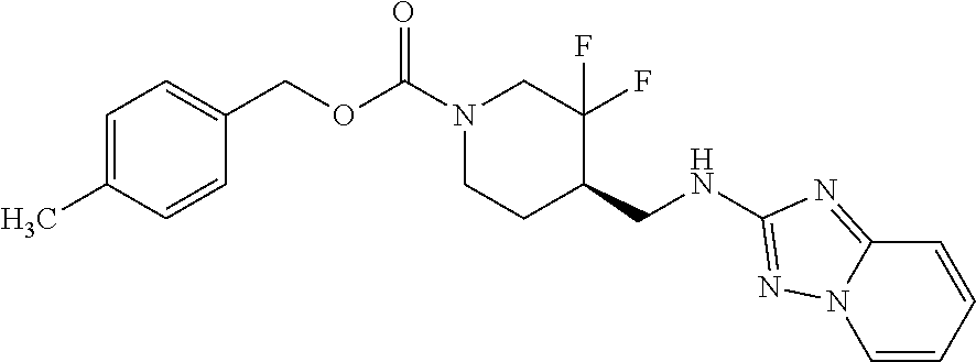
N(CC1CCN(C(=O)OCC2=CC=C(C)C=C2)CC1(F)F)C1=NN2C(=N1)C=CC=C2
